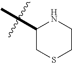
C1SCCNC1C
